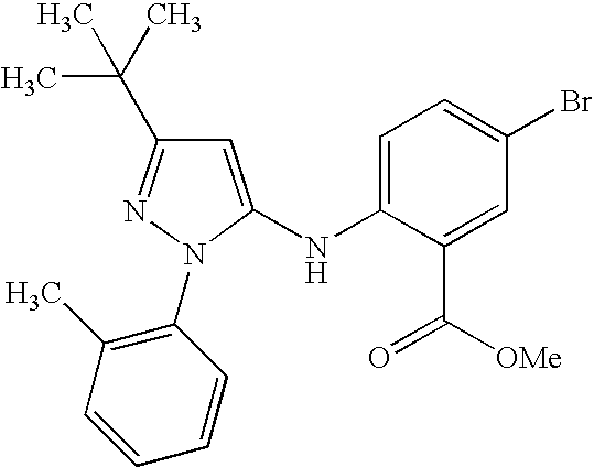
C1=C(NC2=CC(C(C)(C)C)=NN2C2=C(C)C=CC=C2)C(C([OMe])=O)=CC(Br)=C1
